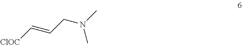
CN(CC=C[ClOC])C
